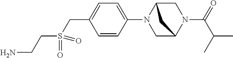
C1=C(N2CC3N(C(=O)C(C)C)CC2C3)C=CC(CS(CCN)(=O)=O)=C1
